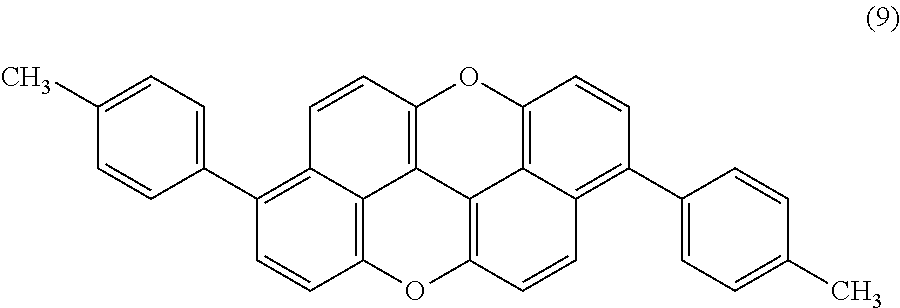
C12=C(C3=CC=C(C)C=C3)C=CC3=C1C1=C(C=C2)OC2=C4C1=C(O3)C=CC4=C(C1=CC=C(C)C=C1)C=C2
